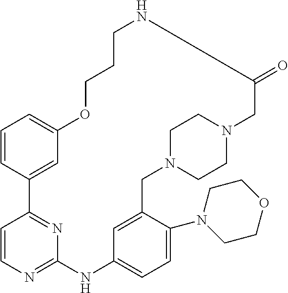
C1=CC2=CC(=C1)OCCCNC(=O)CN1CCN(CC3=CC(=CC=C3N3CCOCC3)NC3=NC=CC2=N3)CC1
